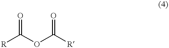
[R]C(OC([R])=O)=O
